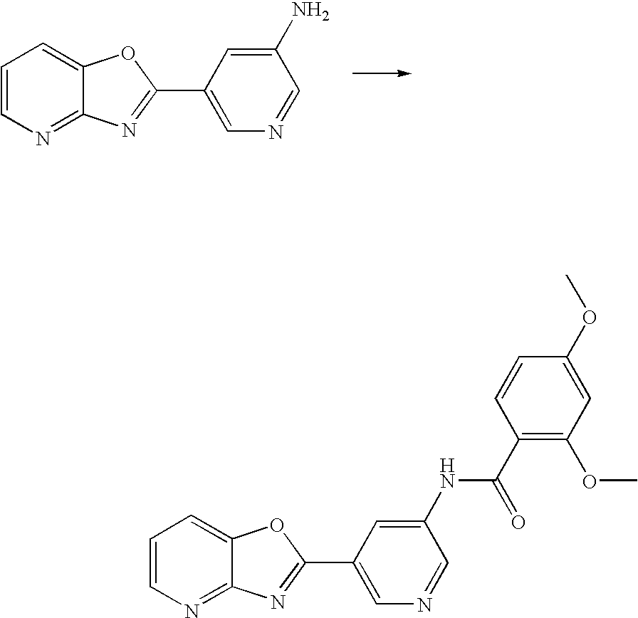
C1=CN=C2C(=C1)OC(C1=CN=CC(N)=C1)=N2.C1=CN=C2C(=C1)OC(C1=CN=CC(NC(C3=C(OC)C=C(OC)C=C3)=O)=C1)=N2
